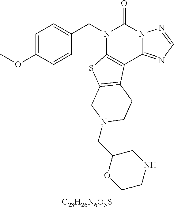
C1=C(OC)C=CC(CN2C3=C(C4=NC=NN4C2=O)C2=C(S3)CN(CC3OCCNC3)CC2)=C1.[C23H26N6O3S]
